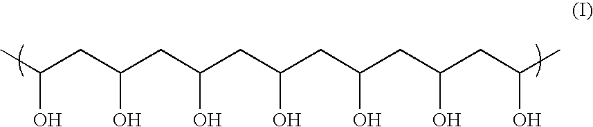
CC(CC(CC(CC(CC(CC(CC(C)O)O)O)O)O)O)O
